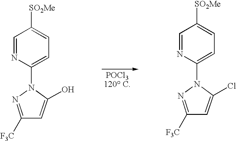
C1(N2N=C([F3C])C=C2O)=CC=C([SO2Me])C=N1.C1(N2N=C([F3C])C=C2Cl)=CC=C([SO2Me])C=N1
